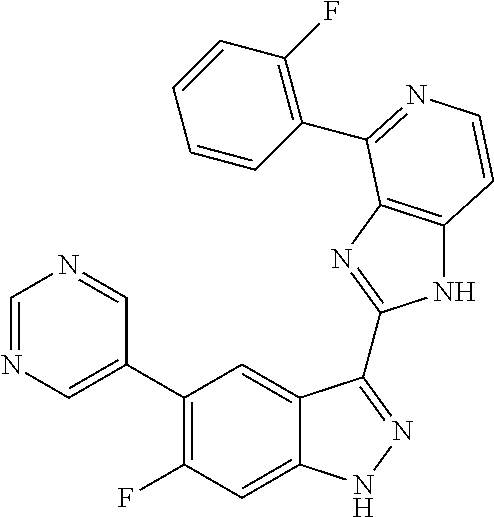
C1=C(C2=C(F)C=C3C(=C2)C(C2=NC4=C(N2)C=CN=C4C2=C(F)C=CC=C2)=NN3)C=NC=N1
